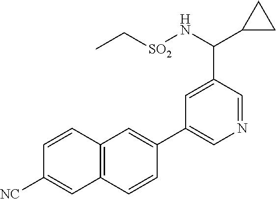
C12=C(C=CC(C3=CN=CC(C(C4CC4)N[SO2]CC)=C3)=C1)C=C([NC])C=C2
